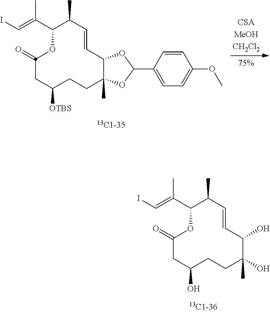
C1C([OTBS])CCC2(C)C(OC(C3=CC=C(OC)C=C3)O2)C=CC(C)C(C(=CI)C)OC1=O.C1C(O)CCC(C)(O)C(O)C=CC(C)C(C(=CI)C)OC1=O
